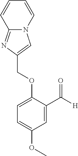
C(OC1=CC=C(OC)C=C1C([H])=O)C1=CN2C(=N1)C=CC=C2
